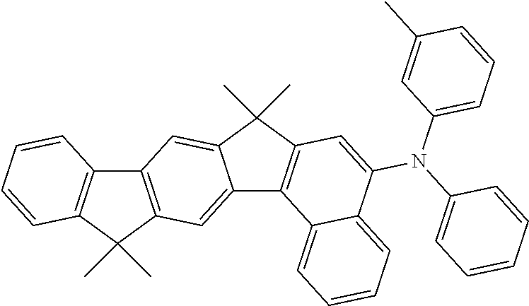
C12=C(C(C)(C)C3=C1C=CC=C3)C=C1C(=C2)C(C)(C)C2=C1C1=CC=CC=C1C(N(C1=CC=CC(C)=C1)C1=CC=CC=C1)=C2
